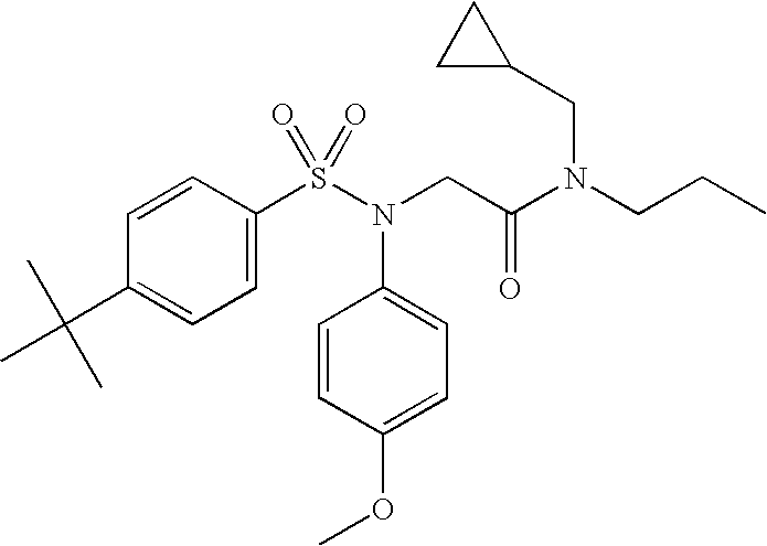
C1=C(C(C)(C)C)C=CC(S(N(CC(N(CCC)CC2CC2)=O)C2=CC=C(OC)C=C2)(=O)=O)=C1
